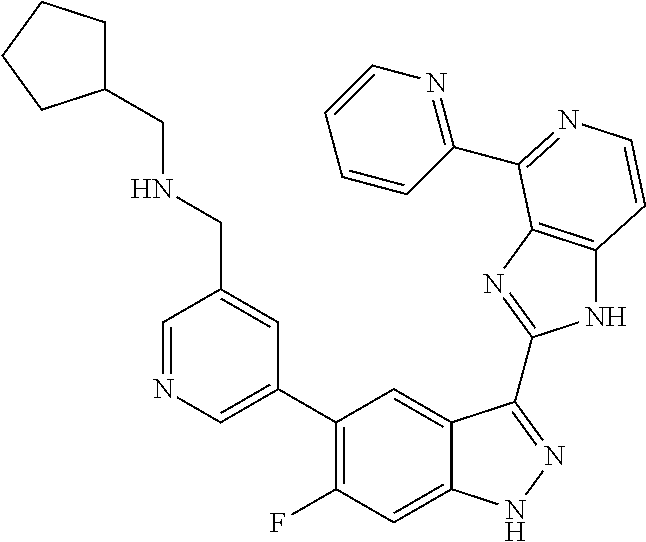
C1=C(C2=C(F)C=C3C(=C2)C(C2=NC4=C(N2)C=CN=C4C2=NC=CC=C2)=NN3)C=C(CNCC2CCCC2)C=N1
